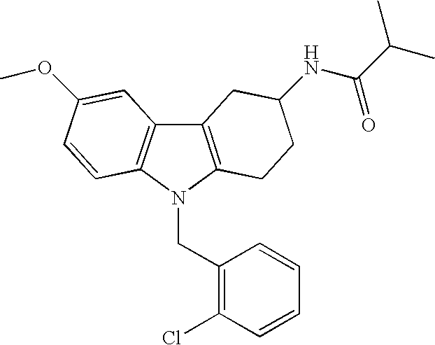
C12=C(N(CC3=C(Cl)C=CC=C3)C3=C1C=C(OC)C=C3)CCC(NC(=O)C(C)C)C2
